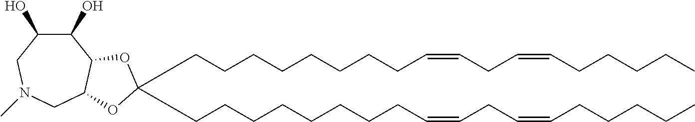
C(CCCCCCCC=CCC=CCCCCC)C1(CCCCCCCCC=CCC=CCCCCC)OC2CN(C)CC(O)C(O)C2O1
